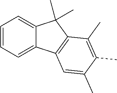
C1=CC=C2C(=C1)C(C)(C)C1=C2C=C(C)C(C)=C1C
